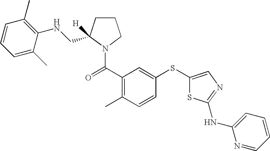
C(C1=C(C)C=CC(SC2=CN=C(NC3=CC=CC=N3)S2)=C1)(=O)N1C(CNC2=C(C)C=CC=C2C)([H])CCC1
